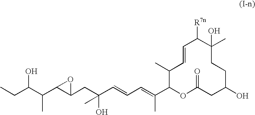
OC(C(C)C1C(CC(O)(C)C=CC=C(C)C2OC(=O)CC(O)CCC(C)(O)C([R7n])C=CC2C)O1)CC
